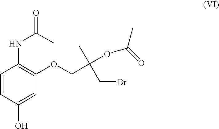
C1=CC(O)=CC(OCC(OC(C)=O)(C)CBr)=C1NC(=O)C
